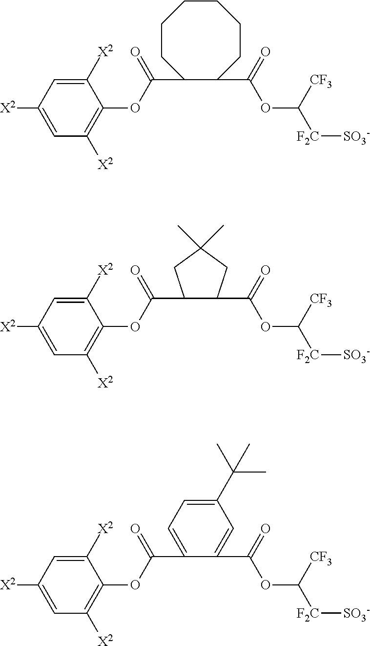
C1([X2])=CC([X2])=C(OC(=O)C2C(C(OC([CF3])[F2C][SO3-])=O)CCCCCC2)C([X2])=C1.C1([X2])=CC([X2])=C(OC(=O)C2C(C(OC([CF3])[F2C][SO3-])=O)CC(C)(C)C2)C([X2])=C1.C1([X2])=CC([X2])=C(OC(=O)C2=CC=C(C(C)(C)C)C=C2C(OC([CF3])[F2C][SO3-])=O)C([X2])=C1
